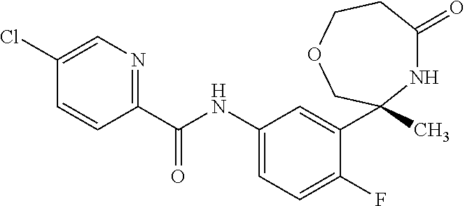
C1(NC(C2=NC=C(Cl)C=C2)=O)=CC=C(F)C(C2(C)NC(=O)CCOC2)=C1
